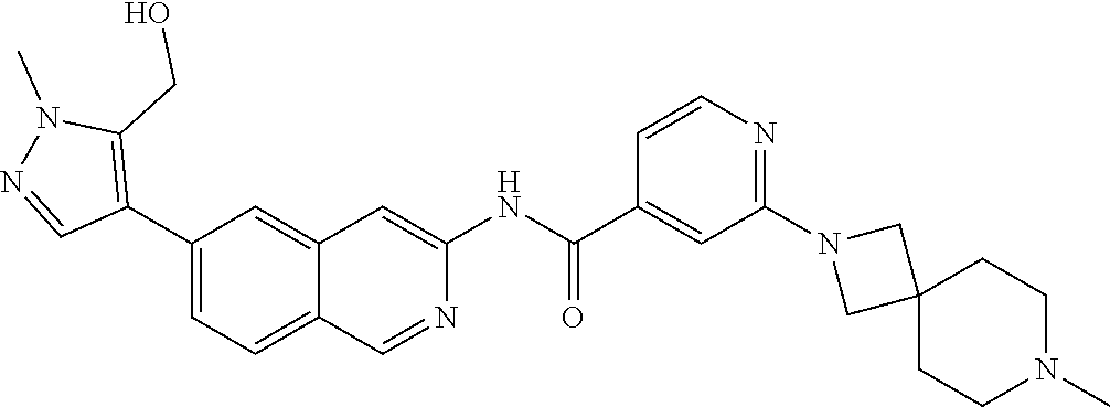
C1(C2=C(CO)N(C)N=C2)=CC=C2C(=C1)C=C(NC(=O)C1=CC(N3CC4(C3)CCN(C)CC4)=NC=C1)N=C2
